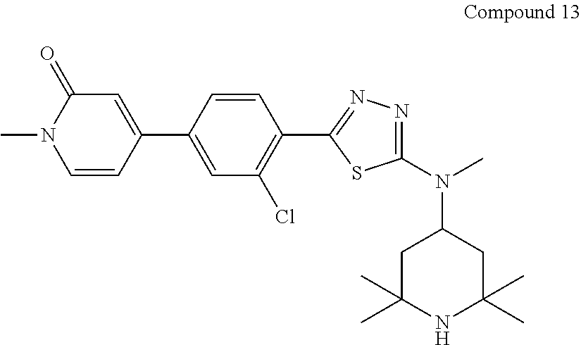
C1=CC(C2=CC(=O)N(C)C=C2)=CC(Cl)=C1C1=NN=C(N(C2CC(C)(C)NC(C)(C)C2)C)S1
